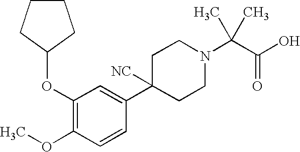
C1(OC2CCCC2)=C(OC)C=CC(C2([NC])CCN(C(C(O)=O)(C)C)CC2)=C1
